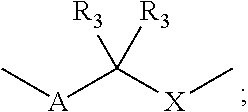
C[A]C([X]C)([R3])[R3]
